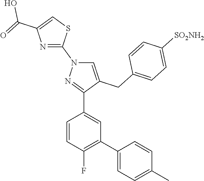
C1=CC(F)=C(C2=CC=C(C)C=C2)C=C1C1=NN(C2=NC(C(=O)O)=CS2)C=C1CC1=CC=C([SO2NH2])C=C1
